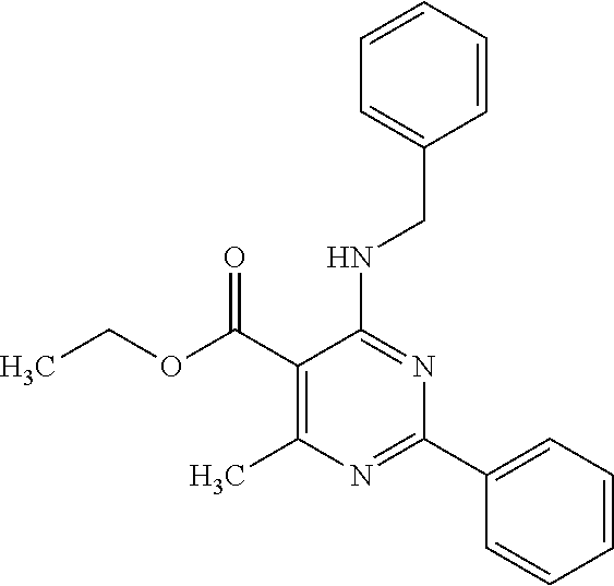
N(C1=NC(C2=CC=CC=C2)=NC(C)=C1C(OCC)=O)CC1=CC=CC=C1
